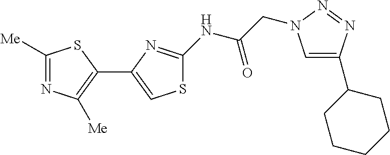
C1([Me])=NC([Me])=C(C2=CSC(NC(CN3C=C(C4CCCCC4)N=N3)=O)=N2)S1
